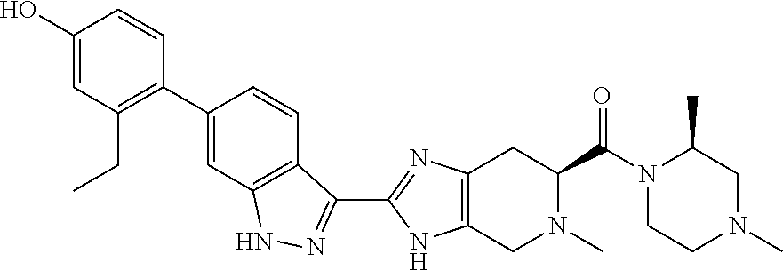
C1CN(C(C2CC3=C(NC(C4=NNC5=C4C=CC(C4=C(CC)C=C(O)C=C4)=C5)=N3)CN2C)=O)C(C)CN1C
